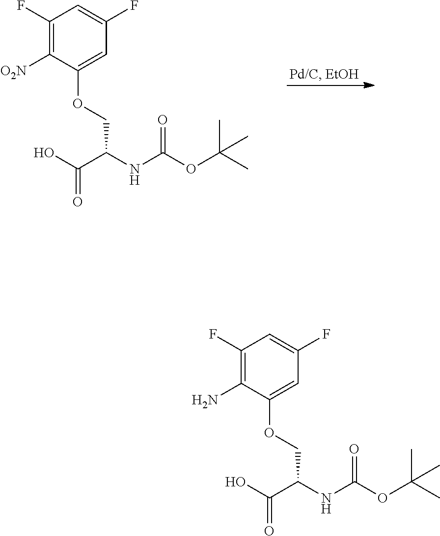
O=C(O)C(NC(OC(C)(C)C)=O)COC1=CC(F)=CC(F)=C1[O2N].O=C(O)C(NC(OC(C)(C)C)=O)COC1=CC(F)=CC(F)=C1N
